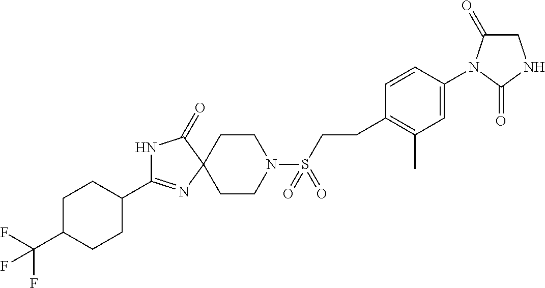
C1CC(C2=NC3(C(=O)N2)CCN(S(=O)(=O)CCC2=C(C)C=C(N4C(=O)CNC4=O)C=C2)CC3)CCC1C(F)(F)F
